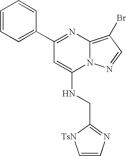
C1=CC=C(C2=NC3=C(Br)C=NN3C(NCC3=NC=C[TsN]3)=C2)C=C1
